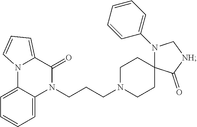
C1=C2C(=CC=C1)N(CCCN1CCC3(CC1)N(C1=CC=CC=C1)C[NH]C3=O)C(=O)C1=CC=CN21
